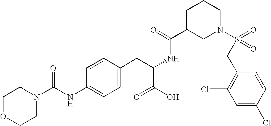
C1OCCN(C(NC2=CC=C(CC(NC(C3CN(S(CC4=C(Cl)C=C(Cl)C=C4)(=O)=O)CCC3)=O)C(O)=O)C=C2)=O)C1
